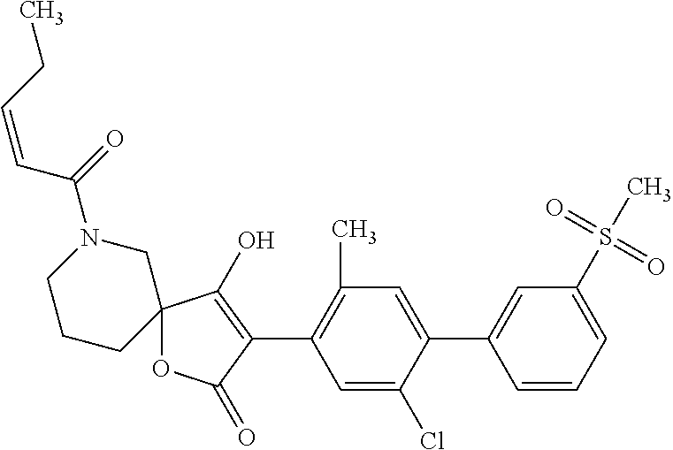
C12(OC(=O)C(C3=C(C)C=C(C4=CC(S(C)(=O)=O)=CC=C4)C(Cl)=C3)=C1O)CN(C(=O)C=CCC)CCC2
